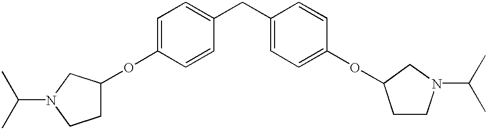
C1=C(OC2CCN(C(C)C)C2)C=CC(CC2=CC=C(OC3CCN(C(C)C)C3)C=C2)=C1
